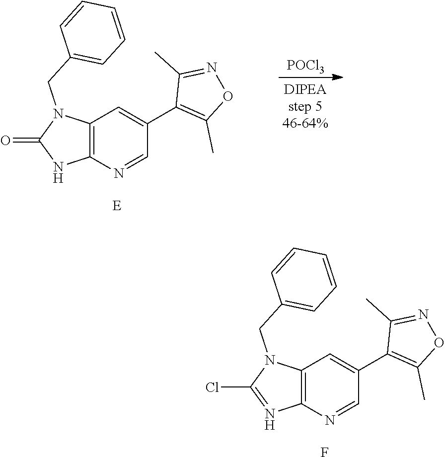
[POCl3].C12=C(N=CC(C3=C(C)ON=C3C)=C1)NC(=O)N2CC1=CC=CC=C1.[E].C12=C(N=CC(C3=C(C)ON=C3C)=C1)N=C(Cl)N2CC1=CC=CC=C1.F
